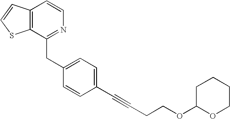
C1(CC2=NC=CC3=C2SC=C3)=CC=C(C#CCCOC2OCCCC2)C=C1
